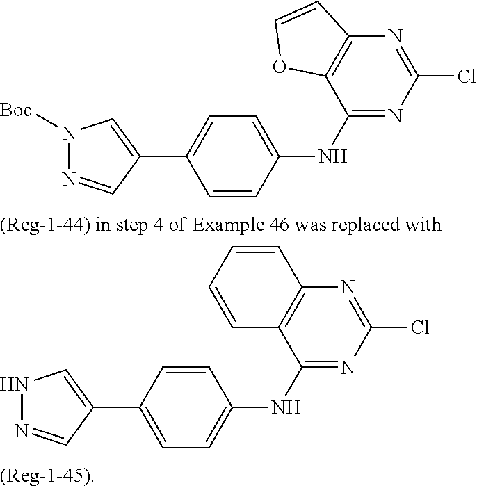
C1(NC2=CC=C(C3=CN([Boc])N=C3)C=C2)=NC(Cl)=NC2=C1OC=C2.C1(NC2=CC=C(C3=CNN=C3)C=C2)=NC(Cl)=NC2=C1C=CC=C2
